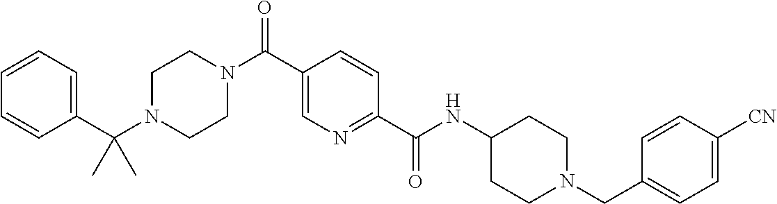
N(C(C1=NC=C(C(N2CCN(C(C3=CC=CC=C3)(C)C)CC2)=O)C=C1)=O)C1CCN(CC2=CC=C([CN])C=C2)CC1
